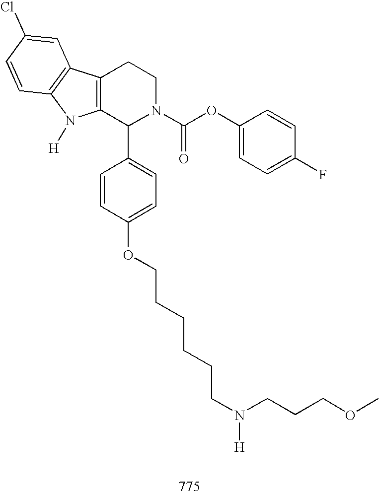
C12=C(C(C3=CC=C(OCCCCCCN(CCCOC)[H])C=C3)N(C(OC3=CC=C(F)C=C3)=O)CC1)N([H])C1=C2C=C(Cl)C=C1
